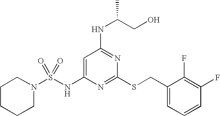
C1=C(NS(N2CCCCC2)(=O)=O)N=C(SCC2=CC=CC(F)=C2F)N=C1NC(CO)C
